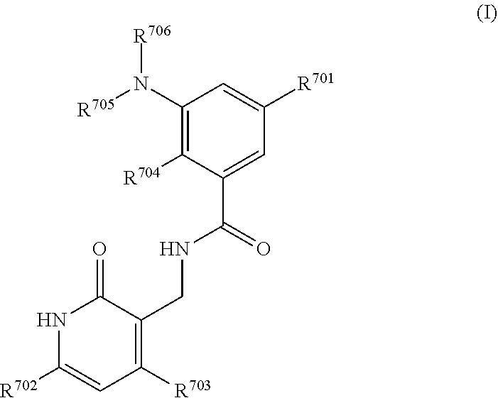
C1(N([R705])[R706])=C([R704])C(C(NCC2=C([R703])C=C([R702])NC2=O)=O)=CC([R701])=C1
